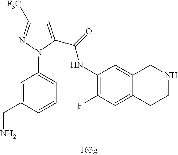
C1=C(C(NC2=C(F)C=C3C(=C2)CNCC3)=O)N(C2=CC=CC(CN)=C2)N=C1[F3C]
